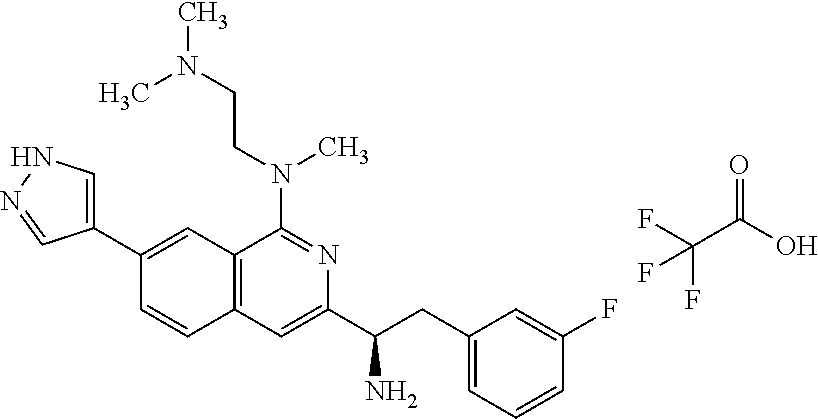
FC(C(O)=O)(F)F.C12=C(C=C(C(CC3=CC=CC(F)=C3)N)N=C1N(CCN(C)C)C)C=CC(C1=CNN=C1)=C2
